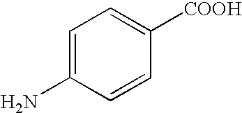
C1=C(N)C=CC([COOH])=C1
